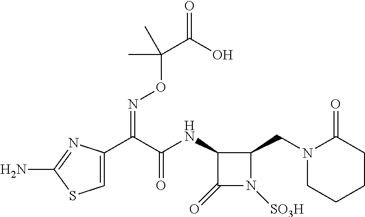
C1(NC(C(C2=CSC(N)=N2)=NOC(C(=O)O)(C)C)=O)C(=O)N([SO3H])C1CN1CCCCC1=O
